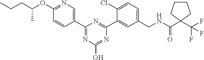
C1(CNC(C2(C(F)(F)F)CCCC2)=O)=CC=C(Cl)C(C2=NC(C3=CN=C(OC(CCC)C)C=C3)=NC(O)=N2)=C1
